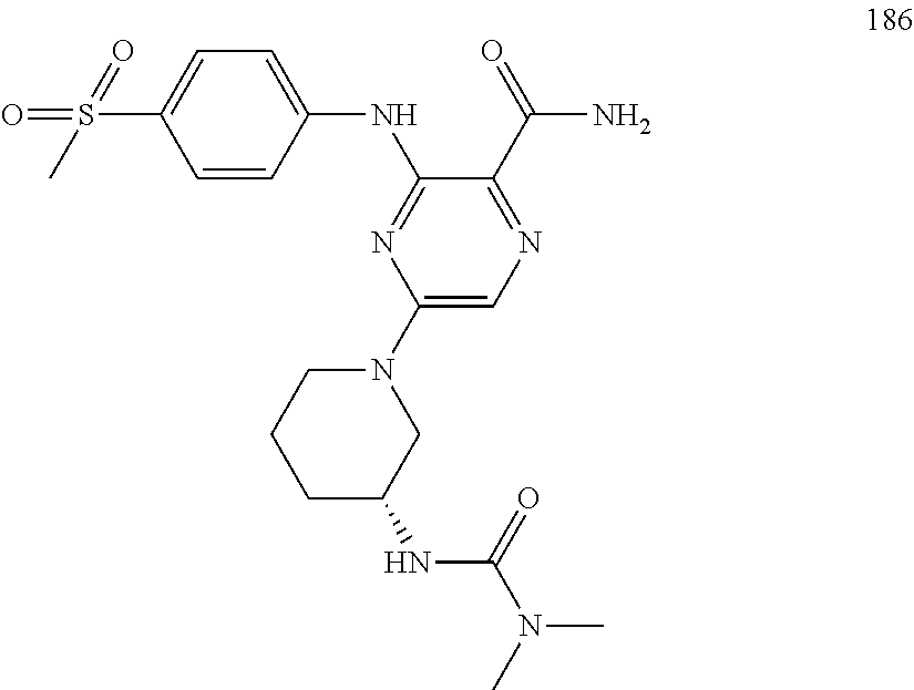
C1=CC(NC2=NC(N3CCCC(NC(N(C)C)=O)C3)=CN=C2C(=O)N)=CC=C1S(=O)(=O)C
